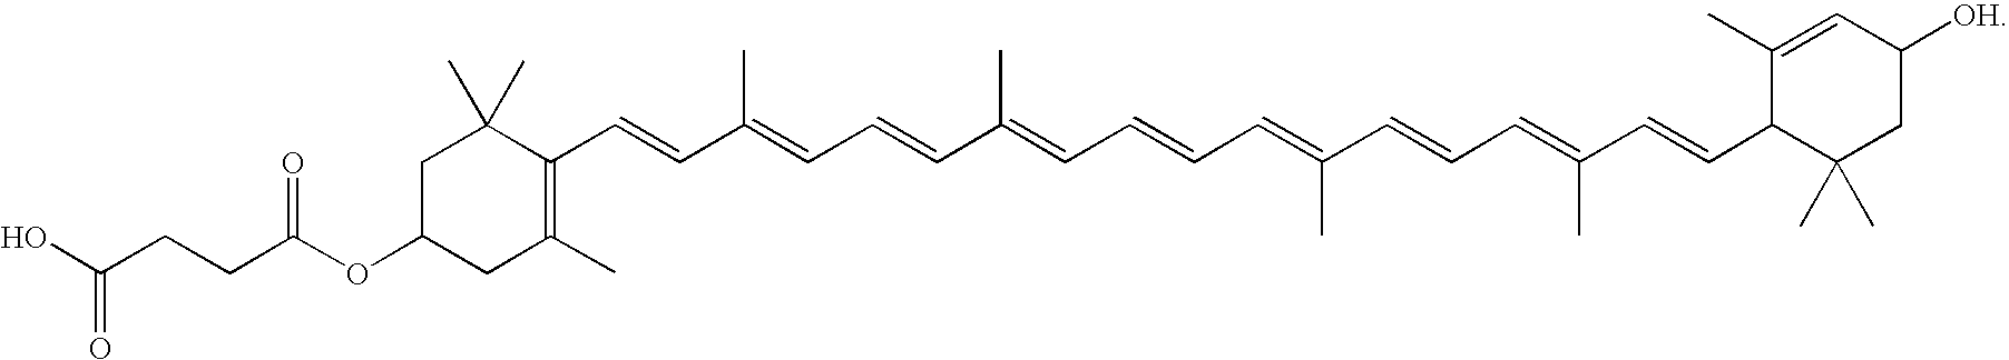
C1C(OC(CCC(O)=O)=O)CC(C)=C(C=CC(=CC=CC(=CC=CC=C(C=CC=C(C=CC2C(C)=CC([OH])CC2(C)C)C)C)C)C)C1(C)C
